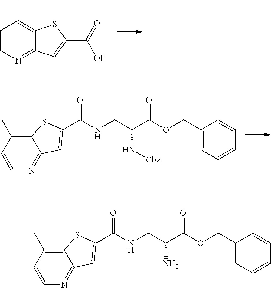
C1=CN=C2C(=C1C)SC(C(=O)O)=C2.C12=C(C)C=CN=C1C=C(C(=O)NCC(C(OCC1=CC=CC=C1)=O)N[Cbz])S2.C12=C(C)C=CN=C1C=C(C(=O)NCC(C(OCC1=CC=CC=C1)=O)N)S2
